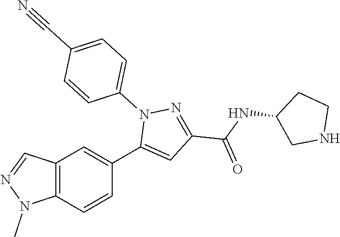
C12=C(C=CC(C3=CC(C(=O)NC4CNCC4)=NN3C3=CC=C(C#N)C=C3)=C1)N(C)N=C2
